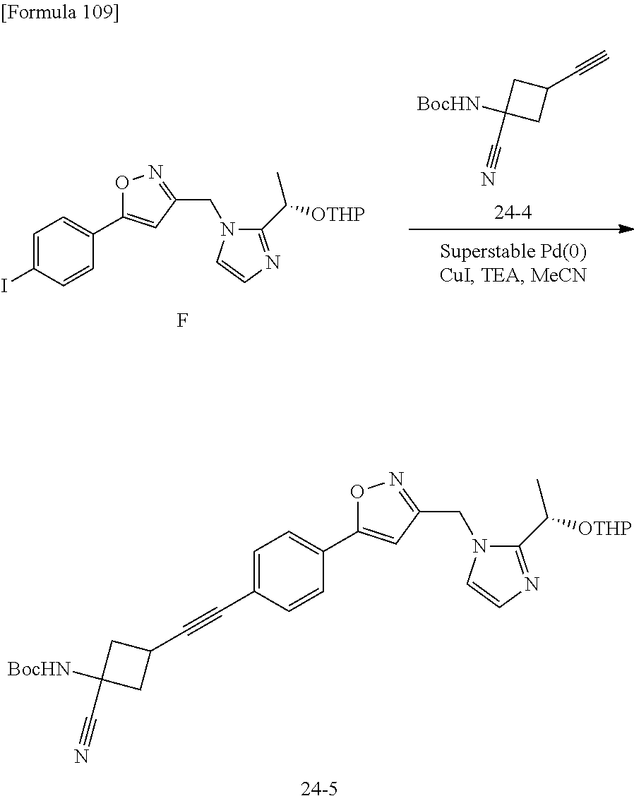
[24-5].C1(C#CC2CC([BocHN])(C#N)C2)=CC=C(C2=CC(CN3C(C([OTHP])C)=NC=C3)=NO2)C=C1.[24-4].C1(C#C)CC([BocHN])(C#N)C1.F.IC1=CC=C(C2=CC(CN3C(C([OTHP])C)=NC=C3)=NO2)C=C1
